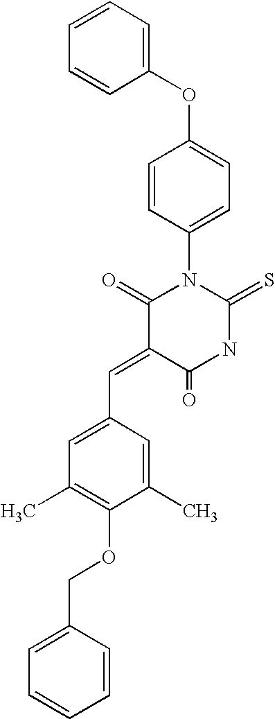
C1(OC2=CC=C(N3C(=O)C(=CC4=CC(C)=C(OCC5=CC=CC=C5)C(C)=C4)C(=O)NC3=S)C=C2)=CC=CC=C1
